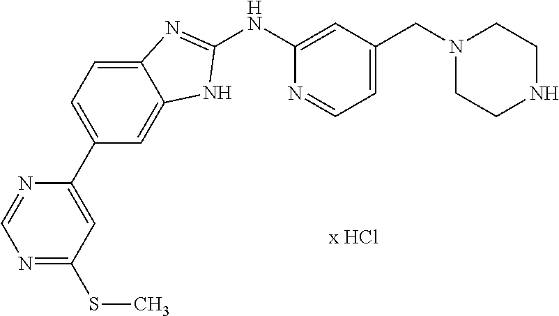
C1(NC2=CC(CN3CCNCC3)=CC=N2)=NC2=CC=C(C3=CC(SC)=NC=N3)C=C2N1
